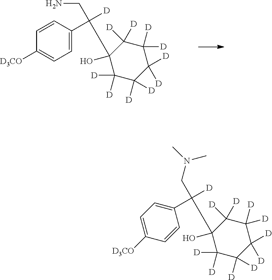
C1(O)(CC(C2=CC=C([D3CO])C=C2)([D])CN)C([D])([D])C([D])([D])C([D])([D])C([D])([D])C1([D])[D].C1(O)(CC([D])(CN(C)C)C2=CC=C([D3CO])C=C2)C([D])([D])C([D])([D])C([D])([D])C([D])([D])C1([D])[D]
